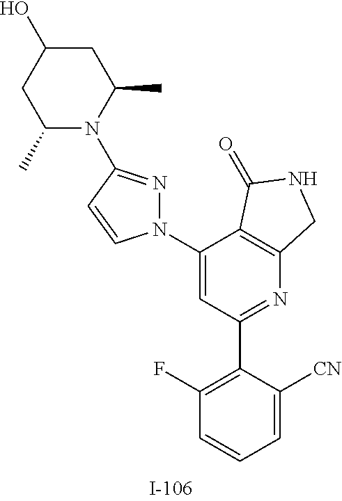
C1(F)=C(C2=NC3=C(C(N4N=C(N5C(C)CC(O)CC5C)C=C4)=C2)C(=O)NC3)C([CN])=CC=C1
